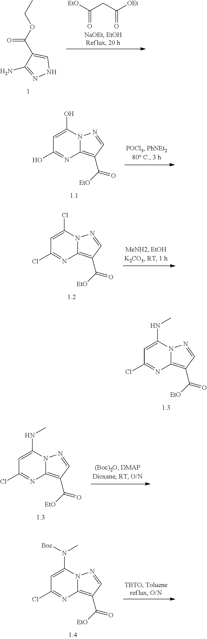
[EtO]C(CC([OEt])=O)=O.CCOC(C1=CNN=C1N)=O.C1=C(O)N2C(=C(C([EtO])=O)C=N2)N=C1O.C1=C(NC)N2C(=C(C([EtO])=O)C=N2)N=C1Cl.C1=C(Cl)N2C(=C(C([EtO])=O)C=N2)N=C1Cl.C1=C(NC)N2C(=C(C([EtO])=O)C=N2)N=C1Cl.C1=C(N(C)[Boc])N2C(=C(C([EtO])=O)C=N2)N=C1Cl
